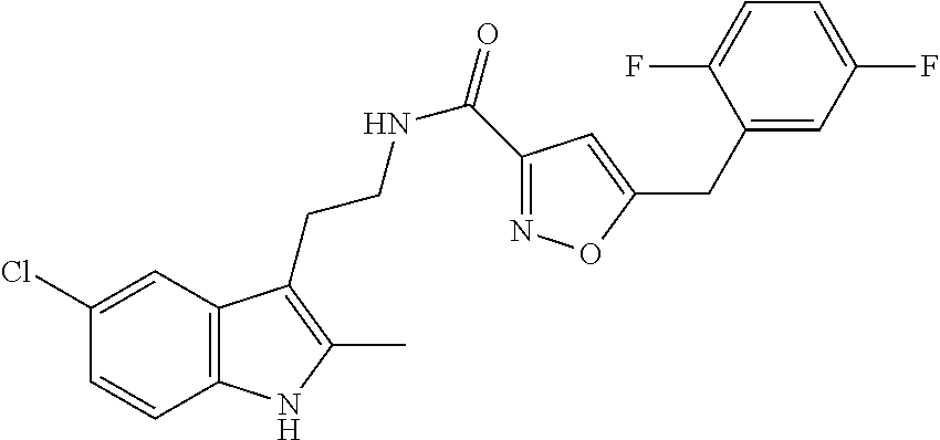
N(CCC1=C(C)NC2=C1C=C(Cl)C=C2)C(=O)C1=NOC(CC2=CC(F)=CC=C2F)=C1
